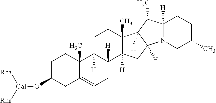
C1C(O[Gal]([Rha])[Rha])CC2=CCC3([H])C([H])(C2(C)C1)CCC1(C)C3([H])CC2([H])C1([H])C(C)C1([H])N2CC(C)CC1
